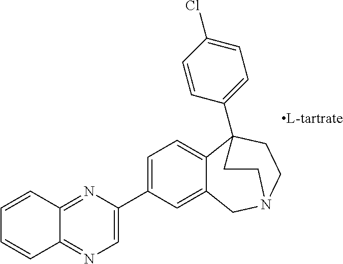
C1=C(C2=CN=C3C(=N2)C=CC=C3)C=C2C(=C1)C1(C3=CC=C(Cl)C=C3)CCN(C2)CC1
